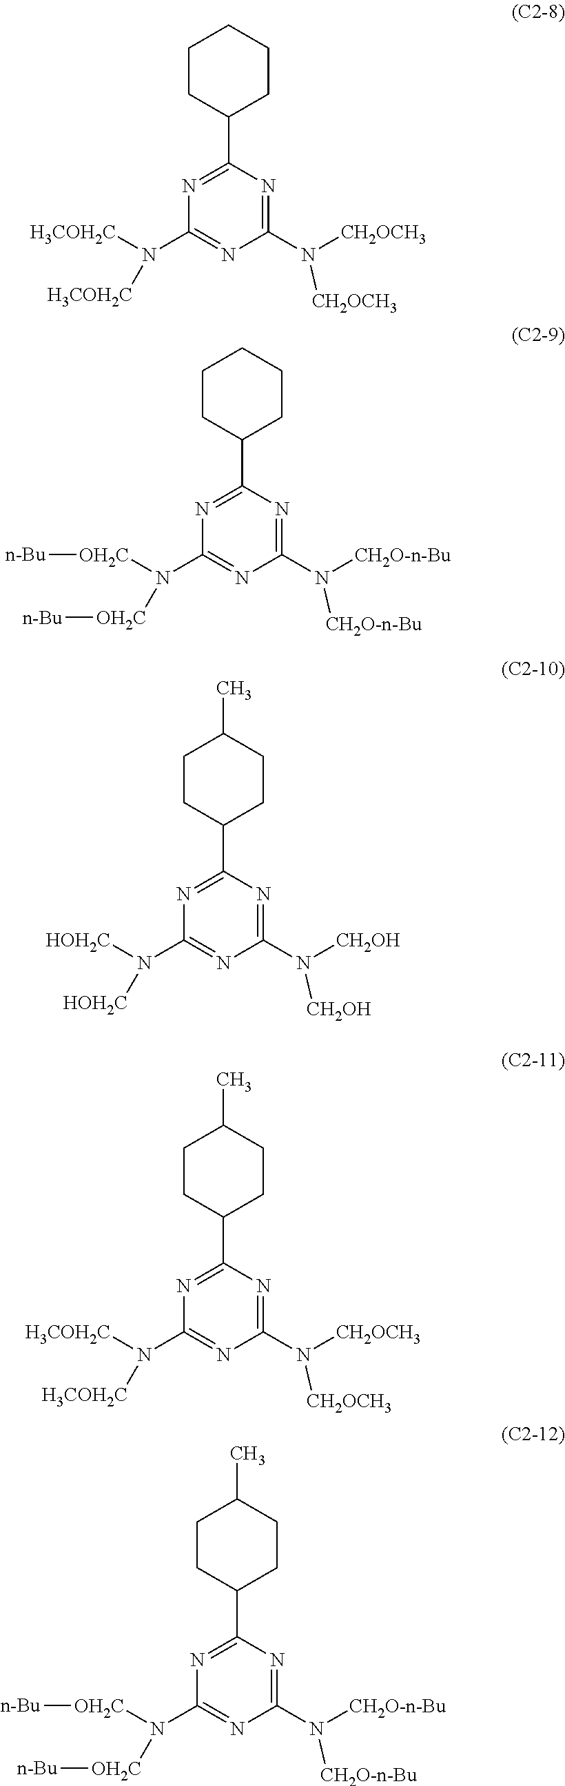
C1CC(C2=NC(N([H3COH2C])[H3COH2C])=NC(N([CH2OCH3])[CH2OCH3])=N2)CCC1.C1CC(C2=NC(N([OH2C][n-Bu])[OH2C][n-Bu])=NC(N([CH2O-n-Bu])[CH2O-n-Bu])=N2)CCC1.C1CC(C2=NC(N([HOH2C])[HOH2C])=NC(N([CH2OH])[CH2OH])=N2)CCC1C.C1CC(C2=NC(N([H3COH2C])[H3COH2C])=NC(N([CH2OCH3])[CH2OCH3])=N2)CCC1C.C1CC(C2=NC(N([OH2C][n-Bu])[OH2C][n-Bu])=NC(N([CH2O-n-Bu])[CH2O-n-Bu])=N2)CCC1C
